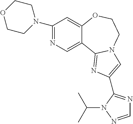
C1(N2CCOCC2)=NC=C2C(=C1)OCCN1C2=NC(C2=NC=NN2C(C)C)=C1
